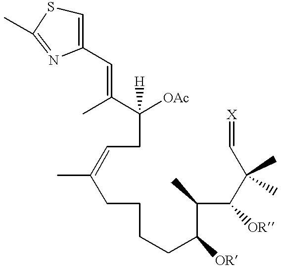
C(CCCCC(C(C(C(C=[X])(C)C)[OR])C)[OR])(=CCC([OAc])(C(C)=CC1=CSC(C)=N1)[H])C
